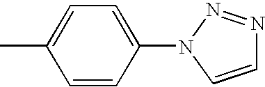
C1=CN(C2=CC=C(C)C=C2)N=N1
